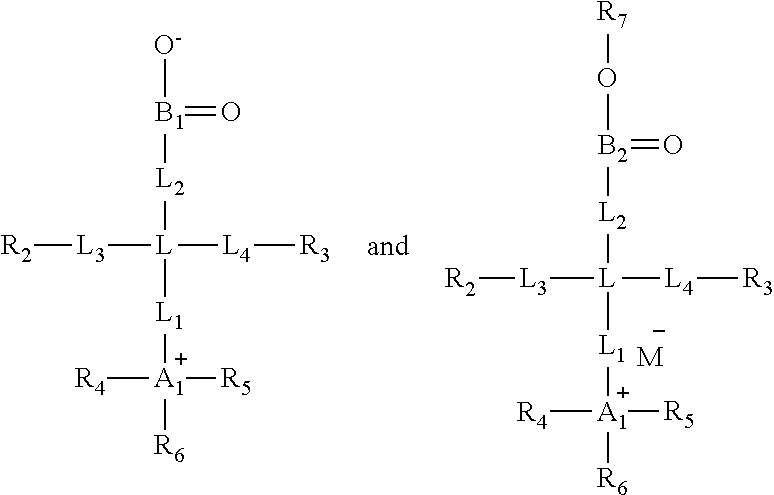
[L2]([L]([L3][R2])([L4][R3])[L1][A1]([R4])([R5])[R6])[B1]([O-])=O.[L2]([L]([L3][R2])([L4][R3])[L1][A1]([R4])([R5])[R6])[B2](O[R7])=O.[M]
